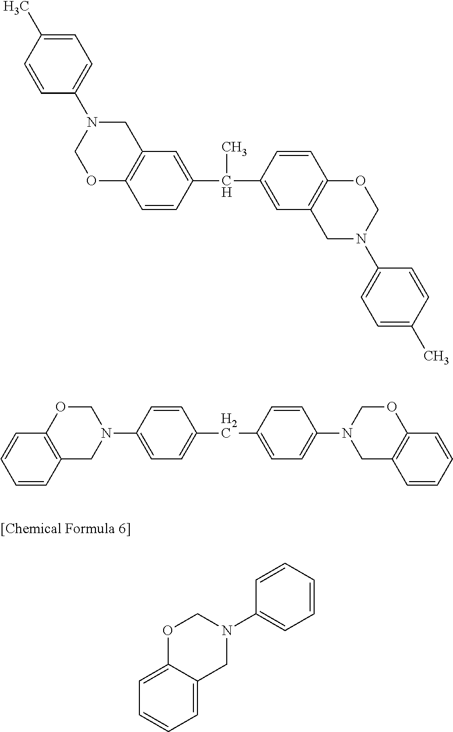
C1=CC(N2COC3=C(C2)C=CC=C3)=CC=C1CC1=CC=C(N2CC3=C(OC2)C=CC=C3)C=C1.C1=C2C(=CC=C1)OCN(C1=CC=CC=C1)C2.C1(N2COC3=C(C2)C=C(C(C2=CC4=C(C=C2)OCN(C2=CC=C(C)C=C2)C4)C)C=C3)=CC=C(C)C=C1
